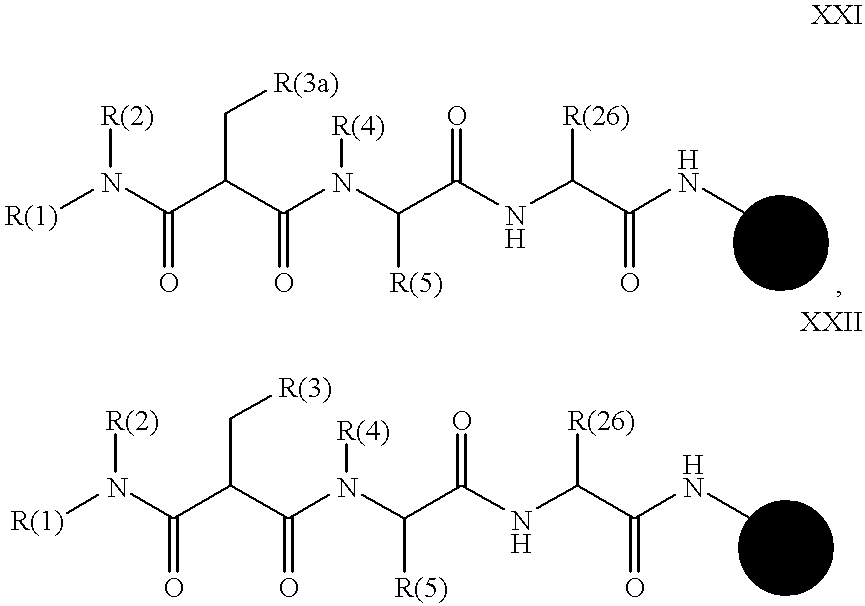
C(N(C(C(NC(C(NC)=O)[R(26)])=O)[R(5)])[R(4)])(C(C(N([R(1)])[R(2)])=O)C[R(3a)])=O.C(N(C(C(NC(C(NC)=O)[R(26)])=O)[R(5)])[R(4)])(C(C(N([R(1)])[R(2)])=O)C[R(3)])=O
